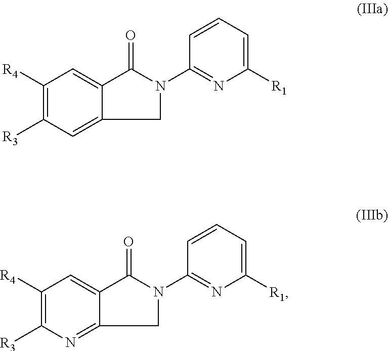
C1([R4])=C([R3])N=C2C(=C1)C(=O)N(C1=NC([R1])=CC=C1)C2.C1([R4])=C([R3])C=C2C(=C1)C(=O)N(C1=NC([R1])=CC=C1)C2
